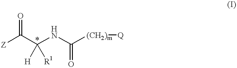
[Z]C(C(NC([(CH2)m][Q])=O)([H])[R1])=O
